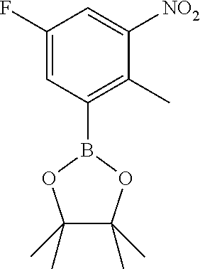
C1(F)=CC(B2OC(C)(C)C(C)(C)O2)=C(C)C([NO2])=C1
